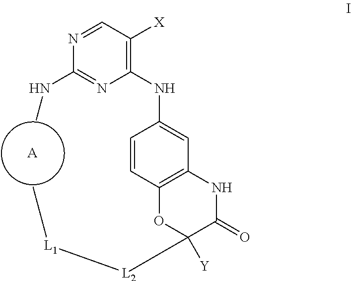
[A].N1=CC([X])=C(NC2=CC3=C(C=C2)OC([Y])([L2][L1]C)C(=O)N3)N=C1NC
